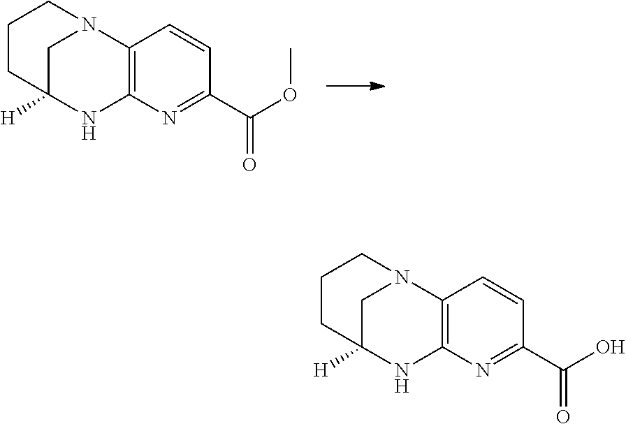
C12=C(N3CC([H])(N1)CCC3)C=CC(C(O)=O)=N2.C12=C(N3CC([H])(N1)CCC3)C=CC(C(OC)=O)=N2
